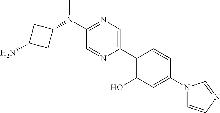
N(C1=NC=C(C2=C(O)C=C(N3C=CN=C3)C=C2)N=C1)(C1CC(N)C1)C
